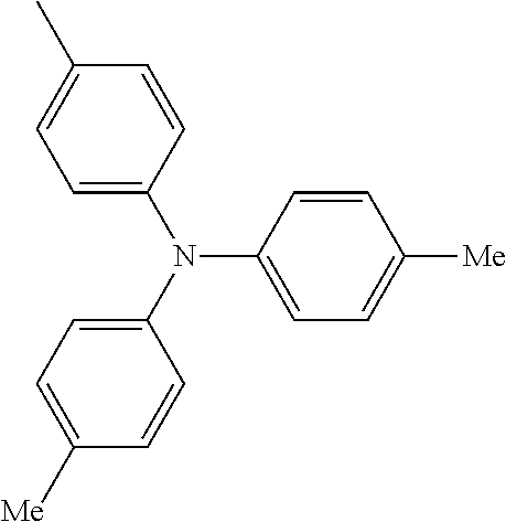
C1=C(N(C2=CC=C([Me])C=C2)C2=CC=C([Me])C=C2)C=CC(C)=C1
